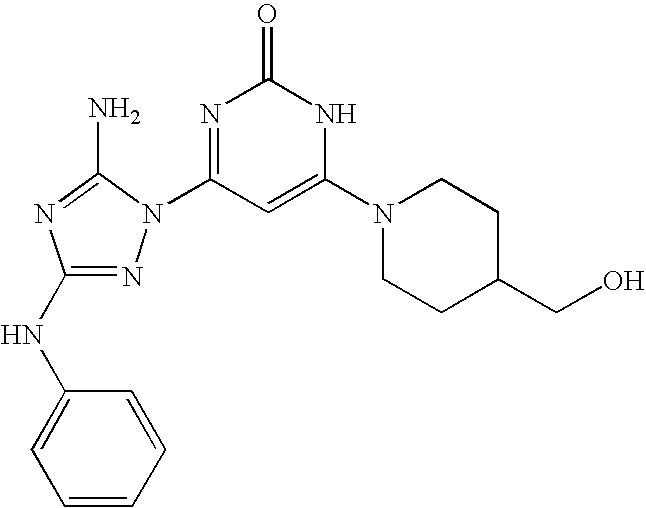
N1=C(NC2=CC=CC=C2)N=C(N)N1C1=NC(=O)NC(N2CCC(CO)CC2)=C1
